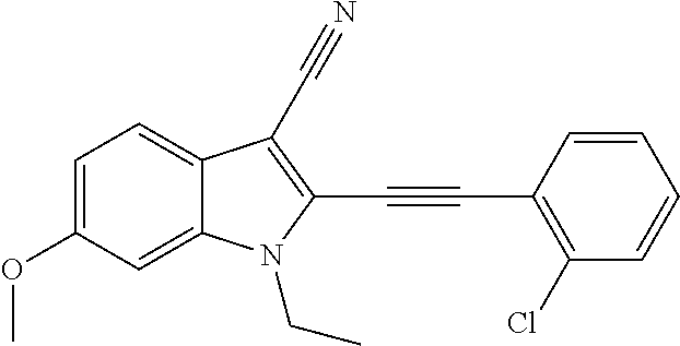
C1=C(OC)C=C2C(=C1)C(C#N)=C(C#CC1=C(Cl)C=CC=C1)N2CC
